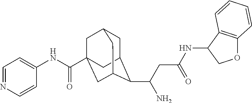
C1C2C(C(CC(NC3COC4=C3C=CC=C4)=O)N)C3CC(C(NC4=CC=NC=C4)=O)(CC1C3)C2
